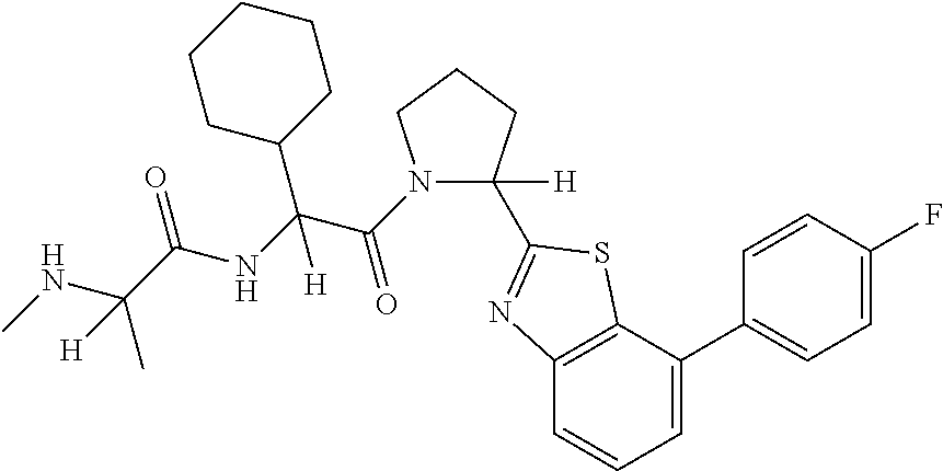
C1([H])(C2=NC3=C(C(C4=CC=C(F)C=C4)=CC=C3)S2)CCCN1C(=O)C(NC(C(C)(NC)[H])=O)(C1CCCCC1)[H]
